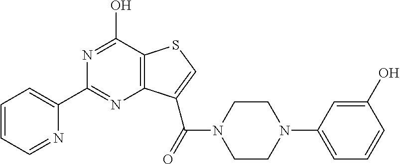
C1(C2=CC=CC=N2)=NC2=C(C(O)=N1)SC=C2C(=O)N1CCN(C2=CC=CC(O)=C2)CC1
